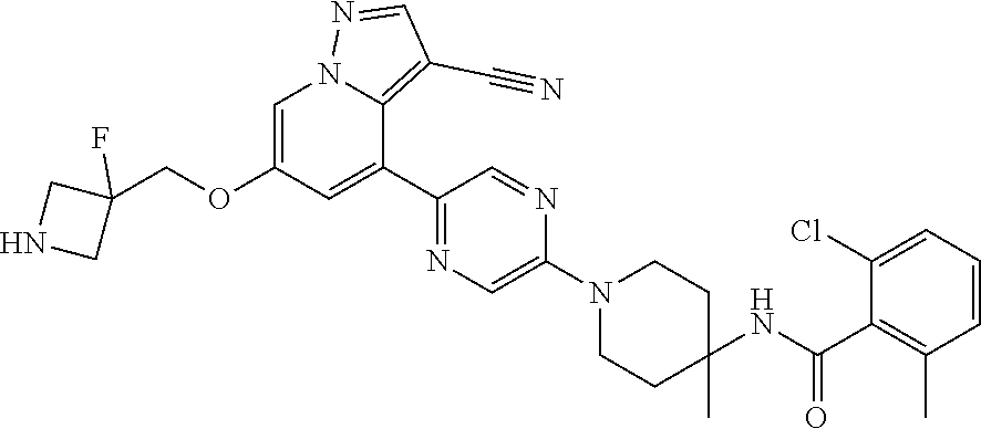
C1(C2=CC(OCC3(F)CNC3)=CN3C2=C(C#N)C=N3)=NC=C(N2CCC(NC(C3=C(C)C=CC=C3Cl)=O)(C)CC2)N=C1
